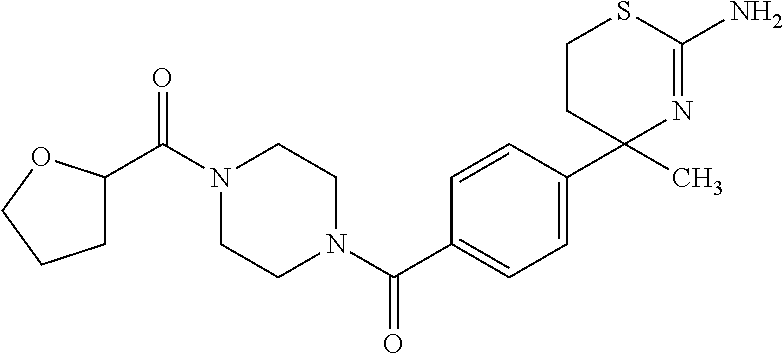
C1(C2(C)N=C(N)SCC2)=CC=C(C(N2CCN(C(=O)C3CCCO3)CC2)=O)C=C1
